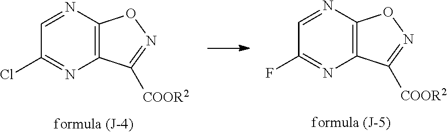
N1=CC(Cl)=NC2=C1ON=C2[COOR2].N1=CC(F)=NC2=C1ON=C2[COOR2]
